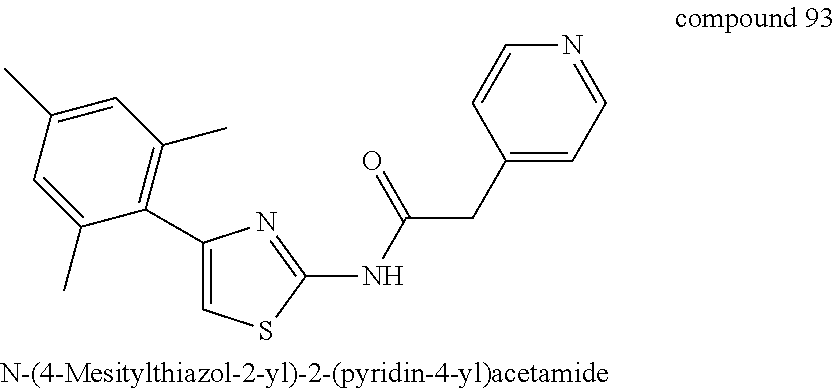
C1=C(C)C=C(C)C(C2=CSC(NC(CC3=CC=NC=C3)=O)=N2)=C1C
